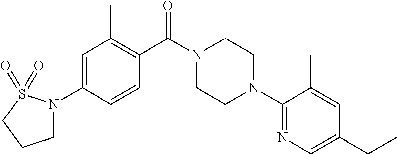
C1=C(N2CCCS2(=O)=O)C=CC(C(N2CCN(C3=NC=C(CC)C=C3C)CC2)=O)=C1C
